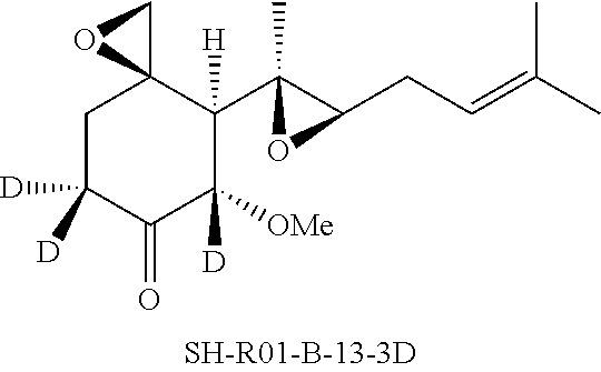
C1C([D])([D])C(=O)C([OMe])([D])C(C2(C)C(CC=C(C)C)O2)([H])C12CO2
